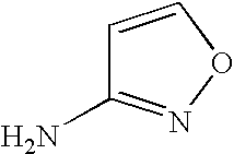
C1=CON=C1N
